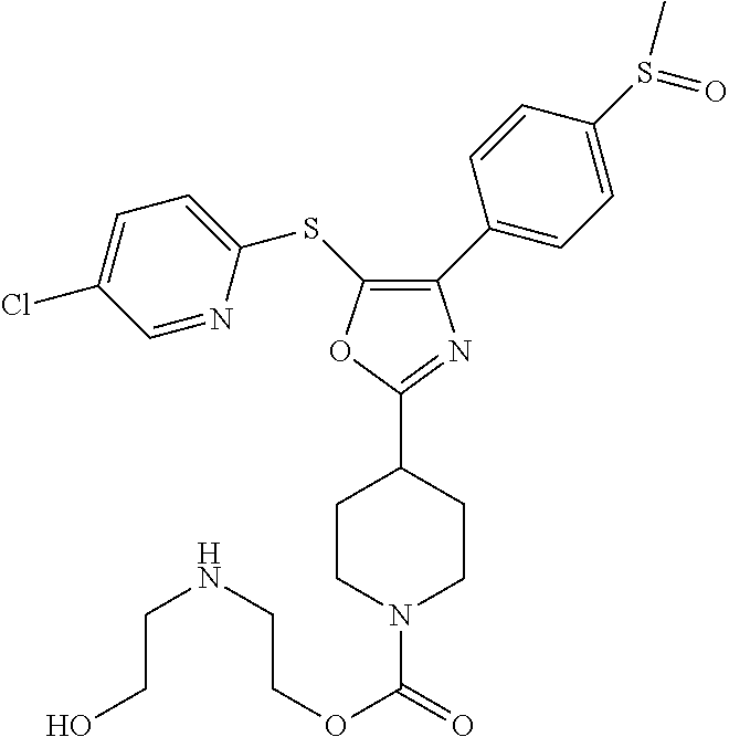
C1(C2=CC=C(S(=O)C)C=C2)=C(SC2=CC=C(Cl)C=N2)OC(C2CCN(C(OCCNCCO)=O)CC2)=N1
